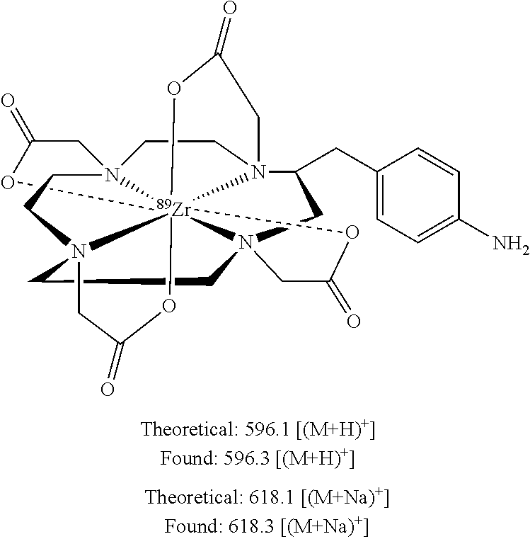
C1C(=O)O[Zr]234567N18CCN2(CC(=O)O3)C(CC1=CC=C(N)C=C1)CN4(CC(=O)O5)CCN6(CC(=O)O7)CC8
